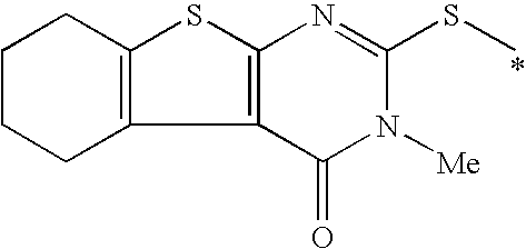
C1CCC2=C(C1)SC1=C2C(=O)N([Me])C(SC)=N1
